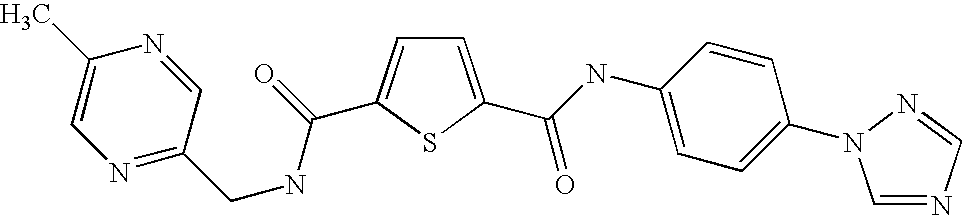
C1=C(C(=O)NC2=CC=C(N3C=NC=N3)C=C2)SC(C(=O)NCC2=NC=C(C)N=C2)=C1
